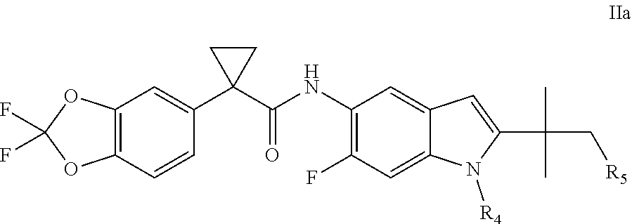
C12=C(C=CC(C3(C(=O)NC4=C(F)C=C5C(=C4)C=C(C(C[R5])(C)C)N5[R4])CC3)=C1)OC(F)(F)O2
